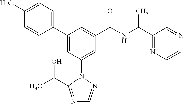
C1(C2=CC(N3N=CN=C3C(O)C)=CC(C(NC(C3=NC=CN=C3)C)=O)=C2)=CC=C(C)C=C1
